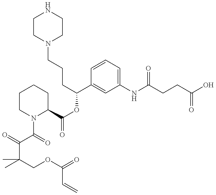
C(C(COC(=O)C=C)(C)C)(C(=O)N1C(C(OC(C2=CC(NC(CCC(O)=O)=O)=CC=C2)CCCN2CCNCC2)=O)CCCC1)=O
